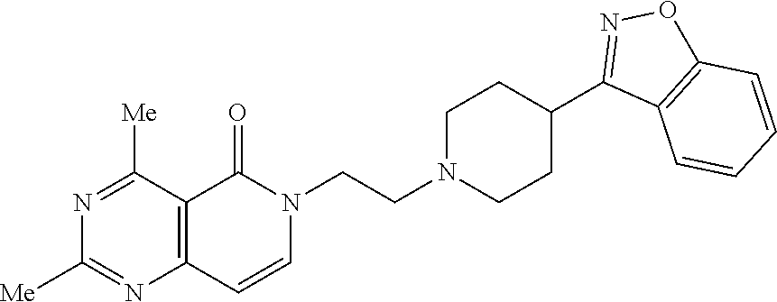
N1(CCN2CCC(C3=NOC4=C3C=CC=C4)CC2)C(=O)C2=C(C=C1)N=C([Me])N=C2[Me]
